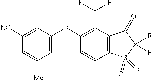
O(C1=CC([Me])=CC([NC])=C1)C1=C(C(F)F)C2=C(C=C1)S(=O)(=O)C(F)(F)C2=O
